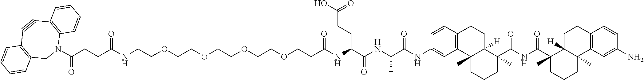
N1(C(CCC(NCCOCCOCCOCCOCCC(NC(C(NC(C(NC2=CC3=C(C=C2)CCC2([H])C3(C)CCCC2(C(=O)NC(=O)C2(C)CCCC3(C)C2([H])CCC2=C3C=C(N)C=C2)C)=O)C)=O)CCC(O)=O)=O)=O)=O)C2=C(C#CC3=C(C1)C=CC=C3)C=CC=C2
